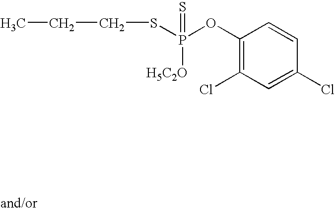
C1(OP(SCCC)([H5C2O])=S)=C(Cl)C=C(Cl)C=C1
